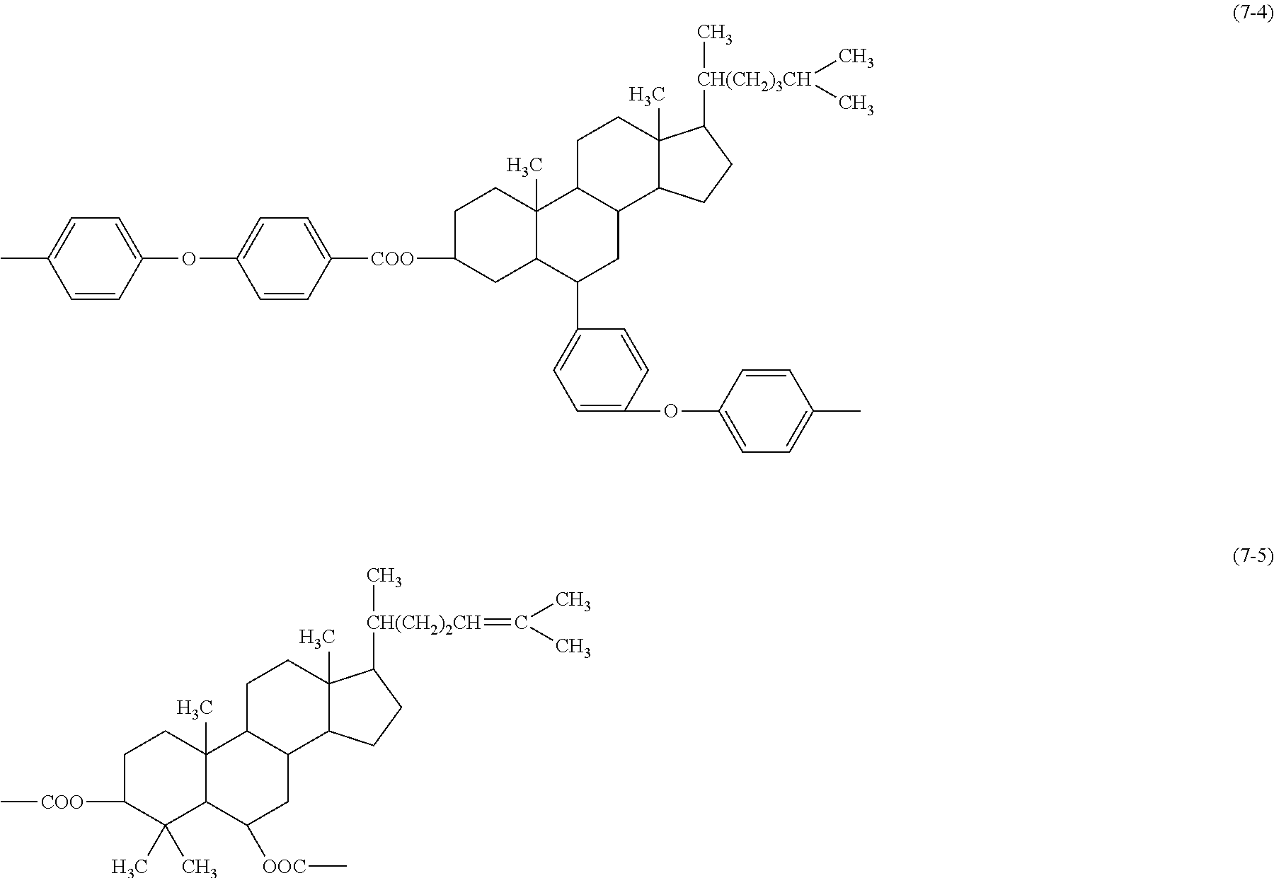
C1C([COO]C2=CC=C(OC3=CC=C(C)C=C3)C=C2)CC2C(C)(C1)C1C(CC2C2=CC=C(OC3=CC=C(C)C=C3)C=C2)C2C(C)(CC1)C([CH(CH2)3CH](C)(C)C)CC2.C1C([COO]C)C(C)(C)C2C(C)(C1)C1C(CC2[OOC]C)C2C(C)(CC1)C([CH(CH2)2CH](C)=C(C)C)CC2
